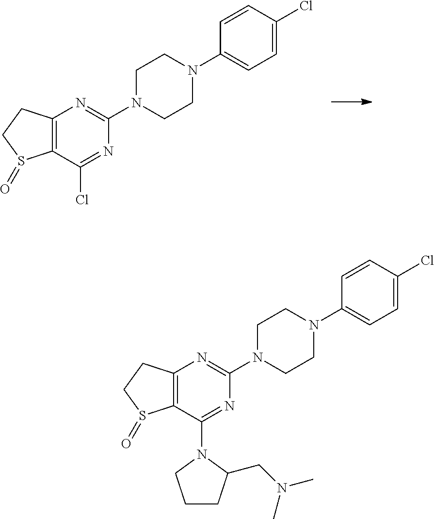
C12=C(C(Cl)=NC(N3CCN(C4=CC=C(Cl)C=C4)CC3)=N1)S(=O)CC2.C12=C(C(N3CCCC3CN(C)C)=NC(N3CCN(C4=CC=C(Cl)C=C4)CC3)=N1)S(=O)CC2
